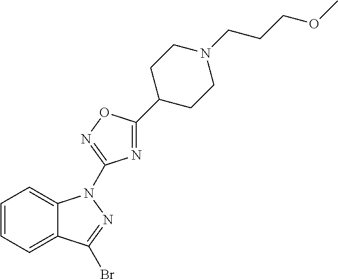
C1=CC=C2C(=C1)N(C1=NOC(C3CCN(CCCOC)CC3)=N1)N=C2Br
